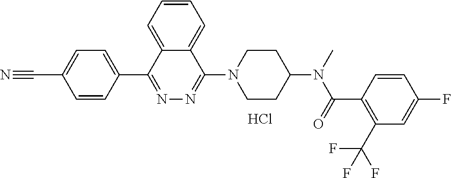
C1=CC(C2=NN=C(N3CCC(N(C)C(C4=C(C(F)(F)F)C=C(F)C=C4)=O)CC3)C3=CC=CC=C23)=CC=C1C#N.Cl
